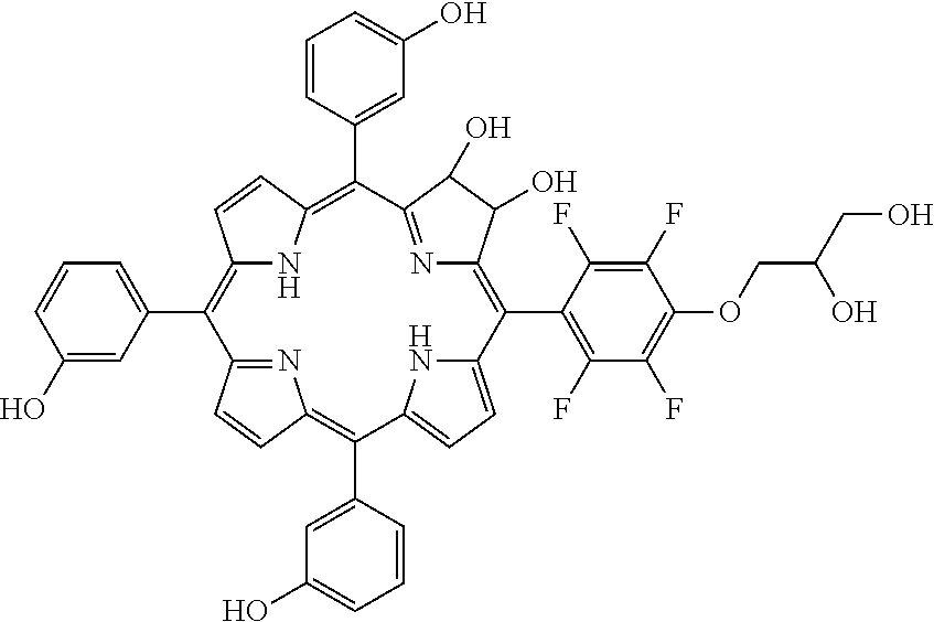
C1(C2=C3NC(=C(C4=CC(O)=CC=C4)C4=NC(=C(C5=C(F)C(F)=C(OCC(CO)O)C(F)=C5F)C5=CC=C(C(C6=CC(O)=CC=C6)=C6N=C2C=C6)N5)C(O)C4O)C=C3)=CC=CC(O)=C1
